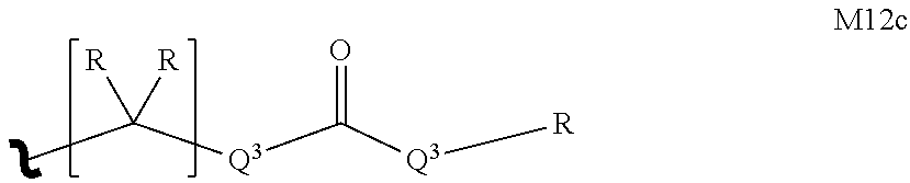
[Q3](C([Q3][R])=O)C(C)([R])[R]
